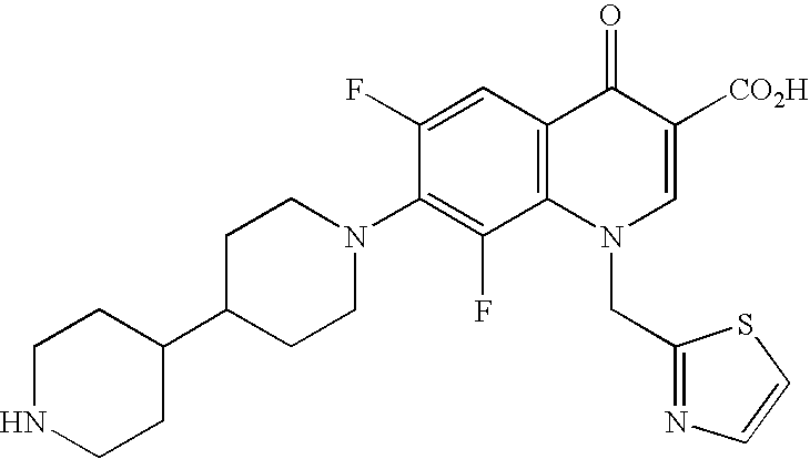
C1NCCC(C2CCN(C3=C(F)C4=C(C=C3F)C(=O)C([CO2H])=CN4CC3=NC=CS3)CC2)C1
